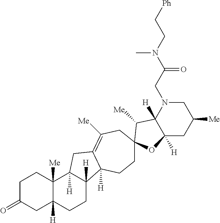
C1C(=O)CC2([H])C([Me])(C1)C1([H])C([H])(CC2)C2([H])C(=C([Me])CC3(CC2)C([Me])C2([H])C([H])(CC([Me])CN2CC(N(CC[Ph])C)=O)O3)C1
